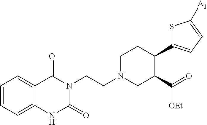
C1=CC=C2C(=C1)C(=O)N(CCN1CC(C(=O)[OEt])C(C3=CC=C([A1])S3)CC1)C(=O)N2
